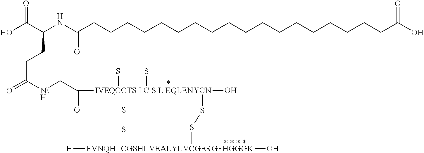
[IVEQCCTS I C S L EQLENYCN]12(C(C[N\H]C(=O)CCC(NC(=O)CCCCCCCCCCCCCCCCCCC(O)=O)C(O)=O)=O)(O)(SS[FVNQHLCGSHLVEALYLVCGERGFHGGGK]([H])(O)SS1)SS2
